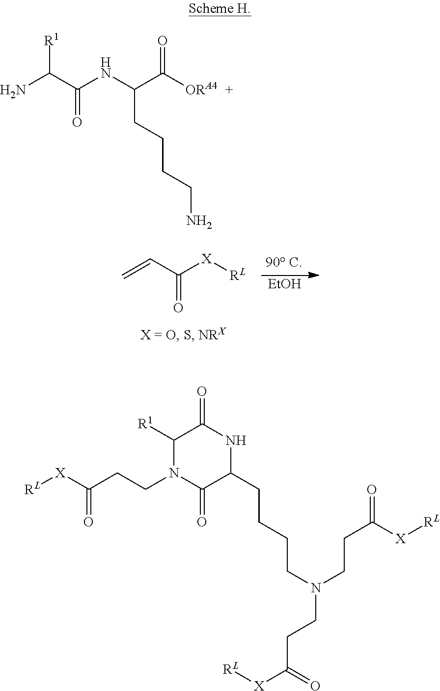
NC(C(NC(C([ORA4])=O)CCCCN)=O)[R1].C(C([X][RL])=O)=C.[EtOH].C1(CCCCN(CCC([X][RL])=O)CCC([X][RL])=O)C(=O)N(CCC([X][RL])=O)C([R1])C(=O)N1
